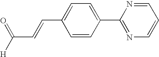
C1(C2=CC=C(C=CC([H])=O)C=C2)=NC=CC=N1
